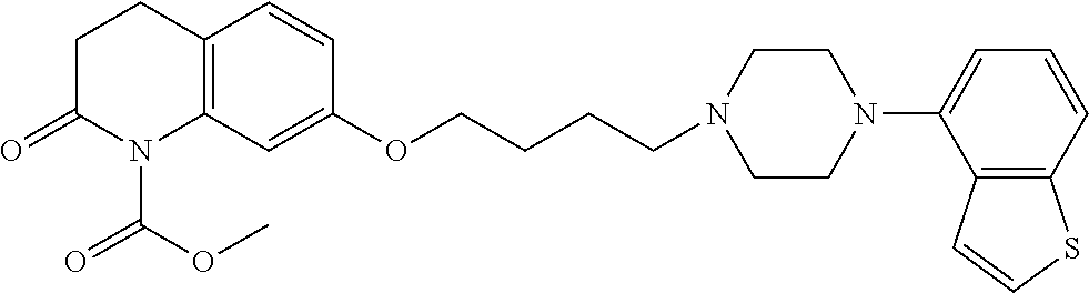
C1C(=O)N(C(OC)=O)C2=C(C1)C=CC(OCCCCN1CCN(C3=CC=CC4=C3C=CS4)CC1)=C2
